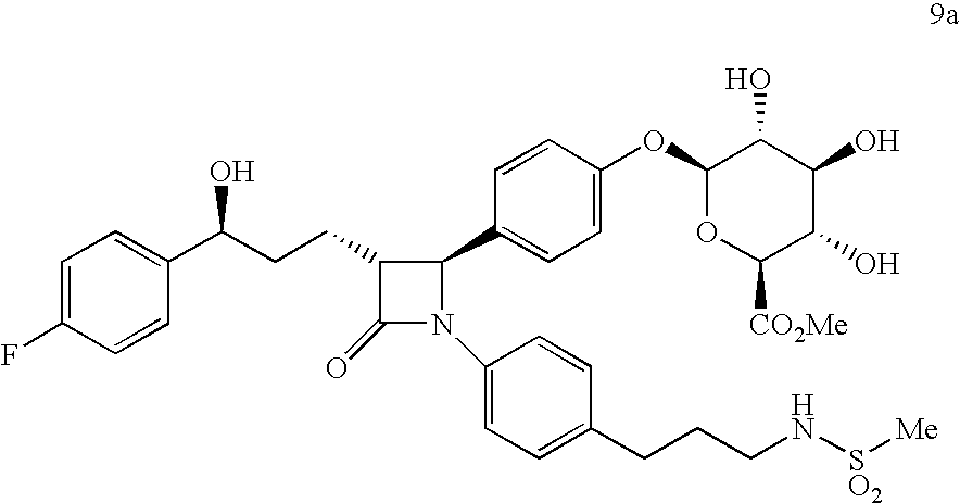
C1(OC2=CC=C(C3C(CCC(O)C4=CC=C(F)C=C4)C(=O)N3C3=CC=C(CCCN[SO2][Me])C=C3)C=C2)OC([CO2Me])C(O)C(O)C1O
